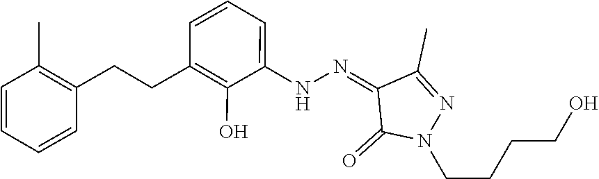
C1(=NNC2=CC=CC(CCC3=C(C)C=CC=C3)=C2O)C(C)=NN(CCCCO)C1=O
